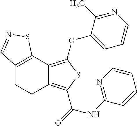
C12=C(C3=C(OC4=CC=CN=C4C)SC(C(=O)NC4=NC=CC=C4)=C3CC1)SN=C2
